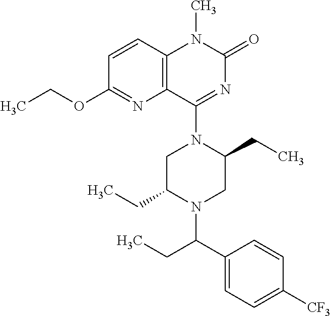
C12=C(C(N3CC(CC)N(C(C4=CC=C([CF3])C=C4)CC)CC3CC)=NC(=O)N1C)N=C(OCC)C=C2
